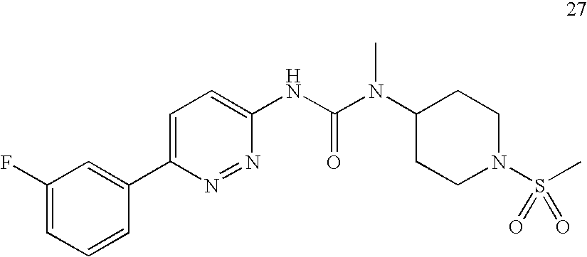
C1=C(C2=CC(F)=CC=C2)N=NC(NC(N(C2CCN(S(C)(=O)=O)CC2)C)=O)=C1
